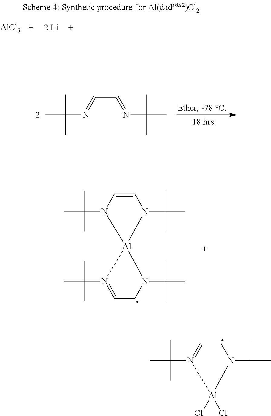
CC(N=CC=NC(C)(C)C)(C)C.CC(N1=CCN(C(C)(C)C)[Al]1(Cl)Cl)(C)C.[AlCl3].CC(N1C=CN(C(C)(C)C)[Al]12N(C(C)(C)C)=CCN2C(C)(C)C)(C)C
